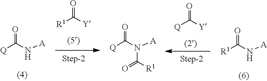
[Q]C([Y])=O.[Q]C(N[A])=O.[R1]C([Y])=O.[R1]C(N[A])=O.[Q]C(N([A])C([R1])=O)=O
